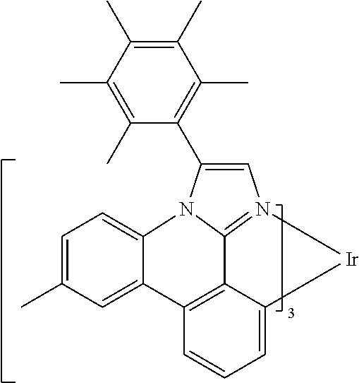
C1=C(C)C=C2C(=C1)N1C3=N(C=C1C1=C(C)C(C)=C(C)C(C)=C1C)[Ir]C1=CC=CC2=C13
